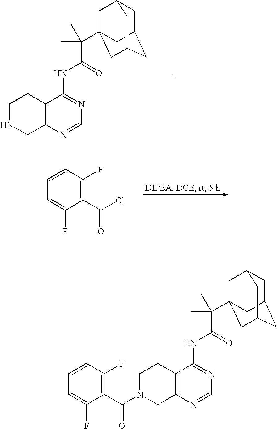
C12=C(N=CN=C1NC(C(C13CC4CC(CC(C1)C4)C3)(C)C)=O)CNCC2.C1(C(Cl)=O)=C(F)C=CC=C1F.C12=C(N=CN=C1NC(C(C13CC4CC(CC(C1)C4)C3)(C)C)=O)CN(C(C1=C(F)C=CC=C1F)=O)CC2
